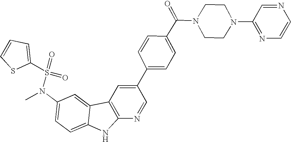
N(C1=CC=C2C(=C1)C1=C(N2)N=CC(C2=CC=C(C(N3CCN(C4=NC=CN=C4)CC3)=O)C=C2)=C1)(C)S(=O)(=O)C1=CC=CS1
